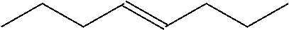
CCCC=CCCC
